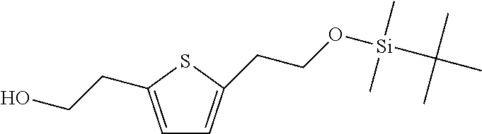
C1=C(CCO)SC(CCO[Si](C(C)(C)C)(C)C)=C1
